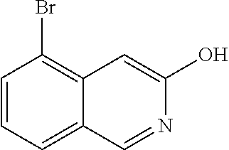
C1=CC=C2C(=C1Br)C=C(O)N=C2
